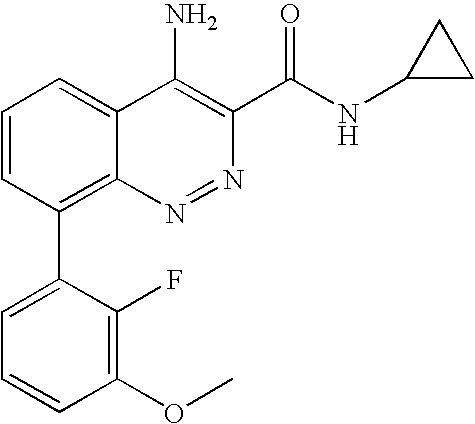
C1=CC(C2=CC=CC(OC)=C2F)=C2C(=C1)C(N)=C(C(=O)NC1CC1)N=N2
